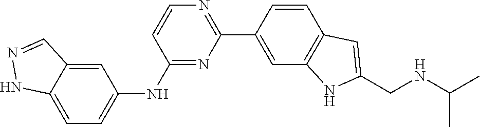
C1(C2=CC3=C(C=C2)C=C(CNC(C)C)N3)=NC=CC(NC2=CC=C3NN=CC3=C2)=N1
